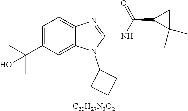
C1=C(C(C)(C)O)C=C2C(=C1)N=C(NC(C1C(C)(C)C1)=O)N2C1CCC1.[C20H27N3O2]
